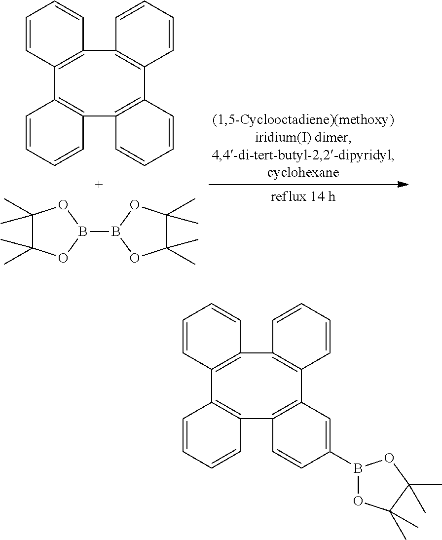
C1=CC2=C(C=C1)C1=C(C=CC=C1)C1=C(C3=C2C=CC=C3)C=CC=C1.B1(B2OC(C)(C)C(C)(C)O2)OC(C)(C)C(C)(C)O1.C1=CC2=C(C=C1)C1=C(C=CC=C1)C1=C(C3=C2C=CC=C3)C=CC(B2OC(C)(C)C(C)(C)O2)=C1
